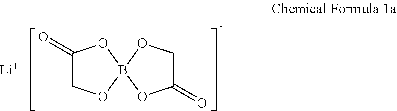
C1(=O)COB2(O1)OCC(=O)O2.[Li]
